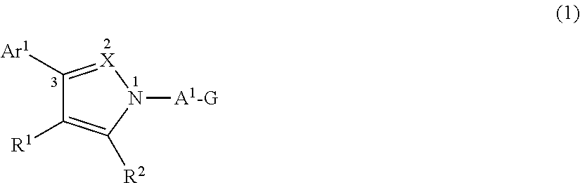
C1([Ar1])=[X]N([A1-G])C([R2])=C1[R1]
